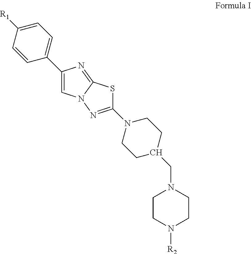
C1CN([R2])CCN1CC1CCN(C2=NN3C(=NC(C4=CC=C([R1])C=C4)=C3)S2)CC1
